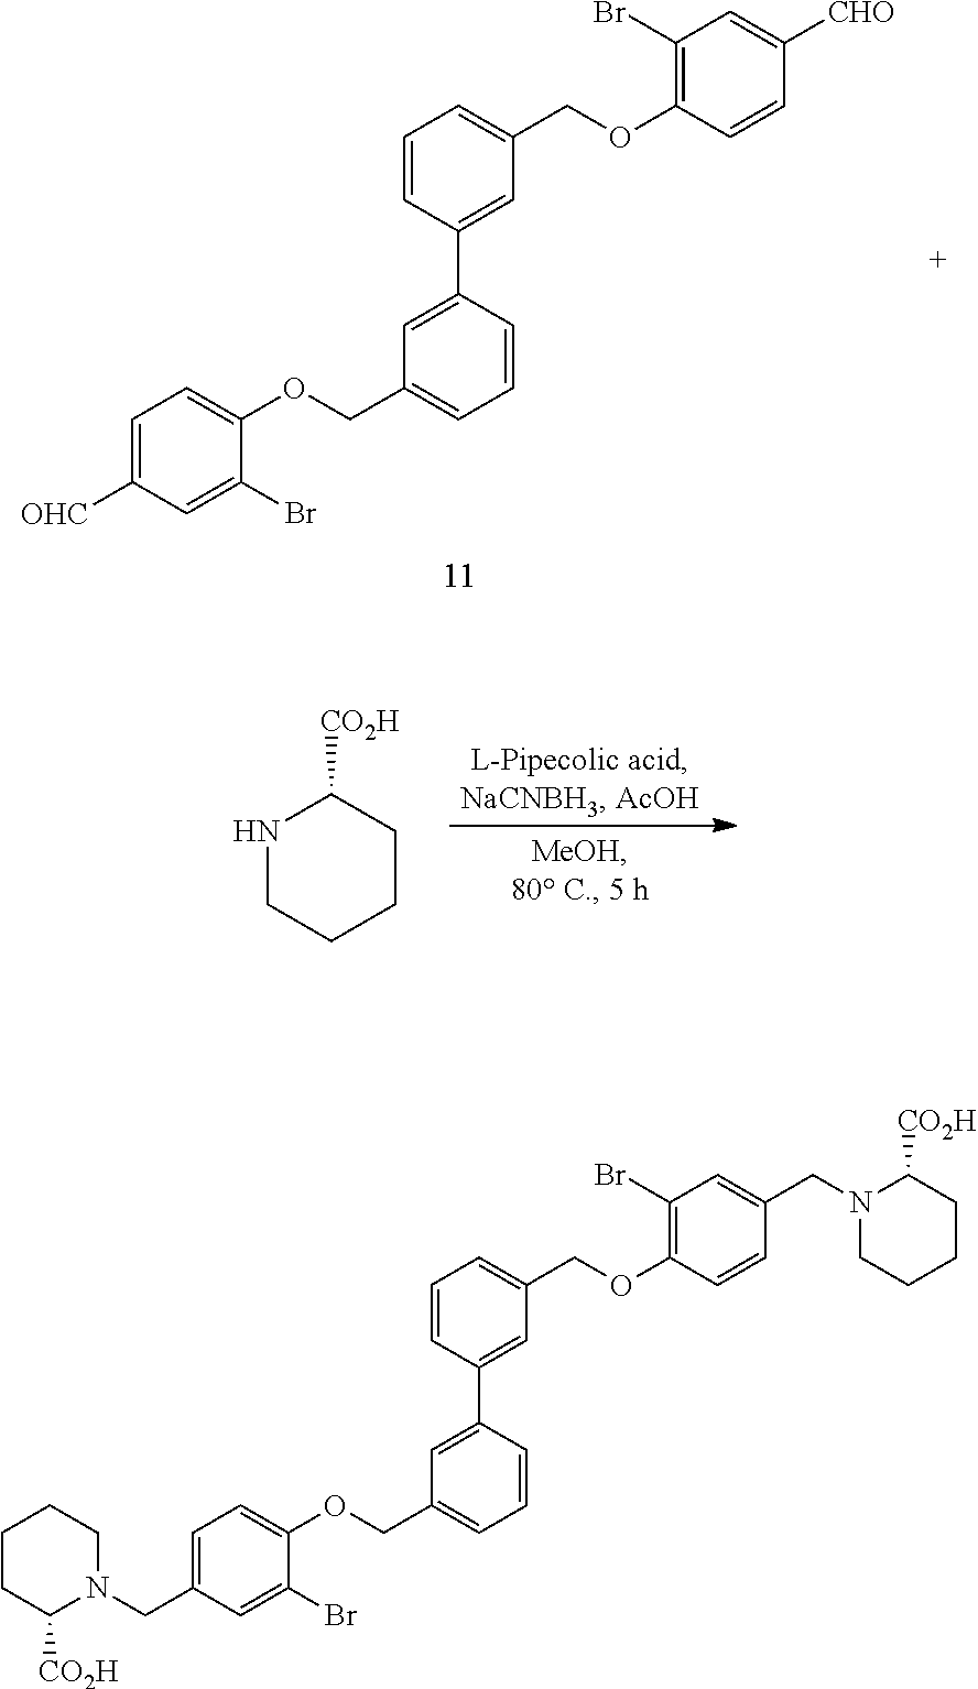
C1=C([OHC])C=C(Br)C(OCC2=CC=CC(C3=CC(COC4=C(Br)C=C([CHO])C=C4)=CC=C3)=C2)=C1.N1C([CO2H])CCCC1.C1=CC(C2=CC(COC3=CC=C(CN4C([CO2H])CCCC4)C=C3Br)=CC=C2)=CC(COC2=C(Br)C=C(CN3C([CO2H])CCCC3)C=C2)=C1
